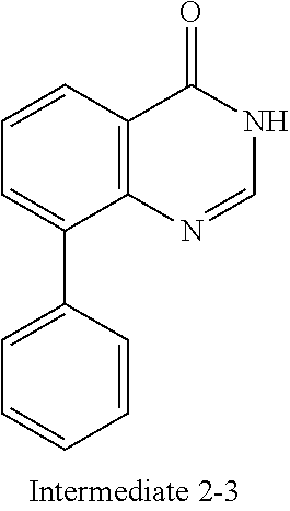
C1(=O)C2=C(N=CN1)C(C1=CC=CC=C1)=CC=C2
